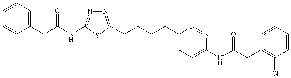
N1=C(CCCCC2=CC=C(NC(CC3=C(Cl)C=CC=C3)=O)N=N2)SC(NC(CC2=CC=CC=C2)=O)=N1
